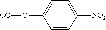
O(C1=CC=C([NO2])C=C1)[CO]
